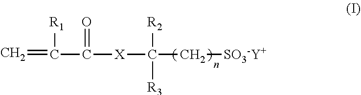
C=C([R1])C(=O)[X]C([R2])([R3])C[SO3-Y+]
